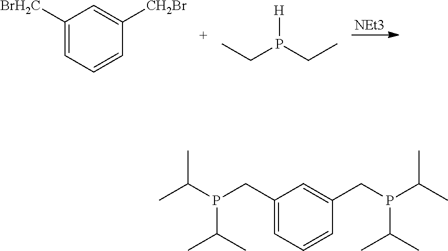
C1([BrH2C])=CC=CC([CH2Br])=C1.[H]P(CC)CC.[NEt3].C1=C(CP(C(C)C)C(C)C)C=C(CP(C(C)C)C(C)C)C=C1
